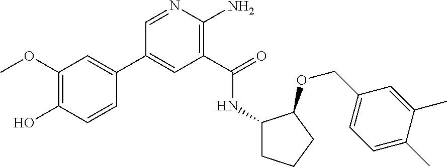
C1(C2=CC(OC)=C(O)C=C2)=CC(C(=O)NC2CCCC2OCC2=CC=C(C)C(C)=C2)=C(N)N=C1
